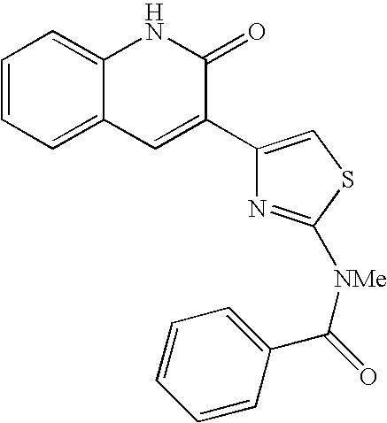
C1=CC=C2C(=C1)NC(=O)C(C1=CSC([NMe]C(C3=CC=CC=C3)=O)=N1)=C2
